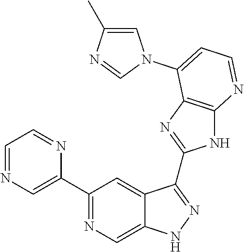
C1(C2=NC=C3C(=C2)C(C2=NC4=C(N2)N=CC=C4N2C=C(C)N=C2)=NN3)=CN=CC=N1
